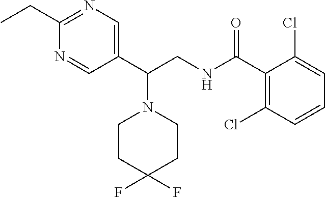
C1(C(CNC(C2=C(Cl)C=CC=C2Cl)=O)N2CCC(F)(F)CC2)=CN=C(CC)N=C1
